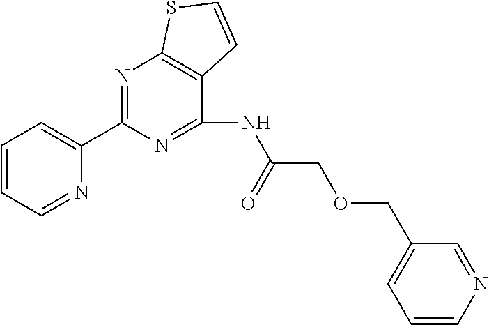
C1=CC=NC(C2=NC3=C(C=CS3)C(NC(COCC3=CC=CN=C3)=O)=N2)=C1
